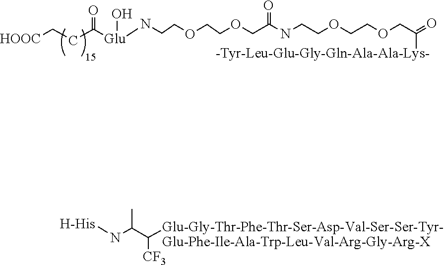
[HOOC]CCC([Glu](NCCOCCOCC(NCCOCCOCC([-Tyr-Leu-Glu-Gly-Gln-Ala-Ala-Lys-])=O)=O)O)=O.[Glu-Gly-Thr-Phe-Thr-Ser-Asp-Val-Ser-Ser-Tyr-Glu-Phe-Ile-Ala-Trp-Leu-Val-Arg-Gly-Arg-X]C(C(N[H-His])C)[CF3]
